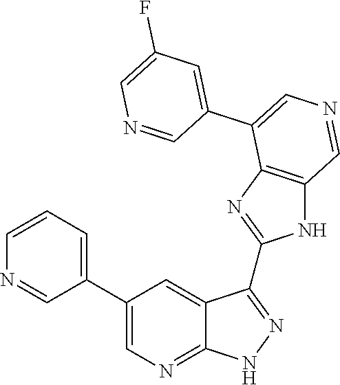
C1=CC=C(C2=CN=C3C(=C2)C(C2=NC4=C(N2)C=NC=C4C2=CC(F)=CN=C2)=NN3)C=N1
